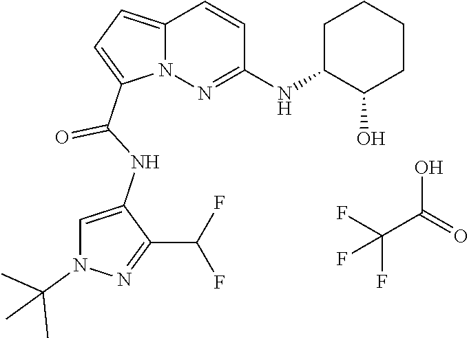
C(C(O)=O)(F)(F)F.N12C(=CC=C1C(NC1=CN(C(C)(C)C)N=C1C(F)F)=O)C=CC(NC1C(O)CCCC1)=N2
